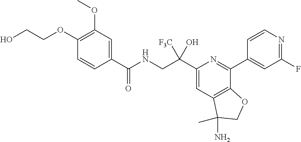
C1(C(NCC(C2=CC3=C(C(C4=CC(F)=NC=C4)=N2)OCC3(N)C)([F3C])O)=O)=CC(OC)=C(OCCO)C=C1
